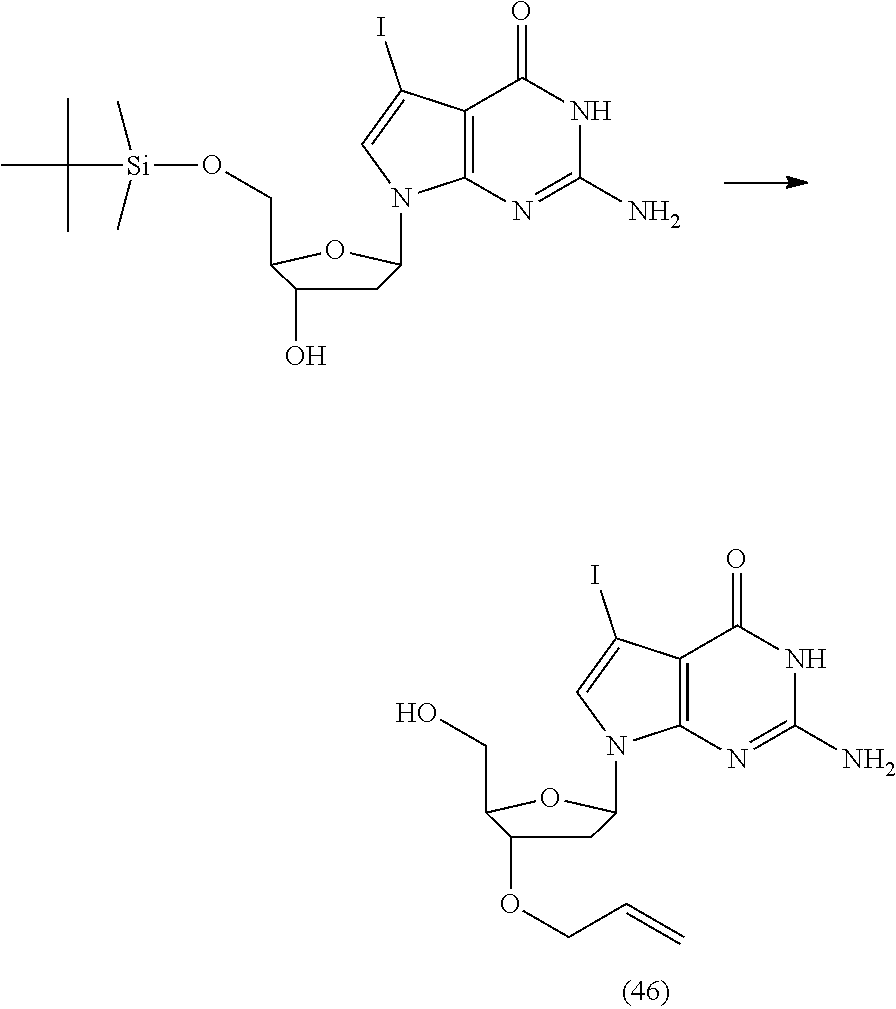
C12=C(N=C(N)NC1=O)N(C1CC(O)C(CO[Si](C(C)(C)C)(C)C)O1)C=C2I.C12=C(N=C(N)NC1=O)N(C1CC(OCC=C)C(CO)O1)C=C2I
